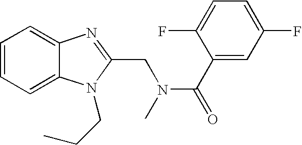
C1=CC=C2C(=C1)N=C(CN(C(=O)C1=CC(F)=CC=C1F)C)N2CCC
